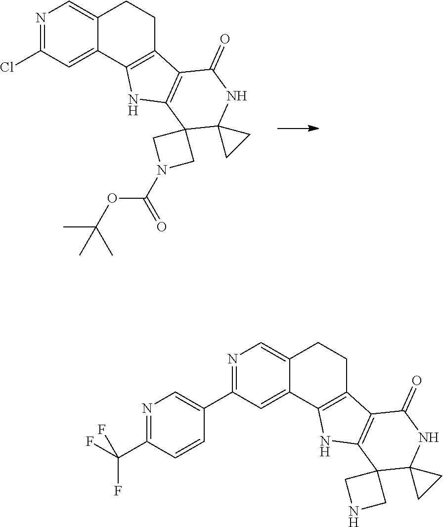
ClC1=NC=C2C(=C1)C1=C(CC2)C2=C(N1)C1(C3(NC2=O)CC3)CN(C(=O)OC(C)(C)C)C1.C1(C2=NC=C3C(=C2)C2=C(CC3)C3=C(N2)C2(C4(NC3=O)CC4)CNC2)=CN=C(C(F)(F)F)C=C1
